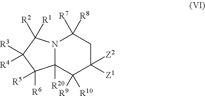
C1([Z2])([Z1])CC([R8])([R7])N2C([R20])(C1([R10])[R9])C([R6])([R5])C([R3])([R4])C2([R1])[R2]
